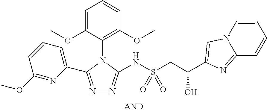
C1=C(OC)C(N2C(C3=CC=CC(OC)=N3)=NN=C2NS(CC(O)C2=CN3C=CC=CC3=N2)(=O)=O)=C(OC)C=C1
